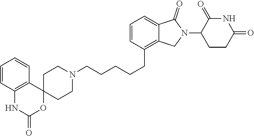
C1CN(CCCCCC2=C3C(=CC=C2)C(=O)N(C2CCC(=O)NC2=O)C3)CCC12C1=C(C=CC=C1)NC(=O)O2
